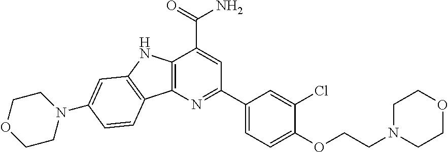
C12=C(N=C(C3=CC=C(OCCN4CCOCC4)C(Cl)=C3)C=C1C(=O)N)C1=C(N2)C=C(N2CCOCC2)C=C1
